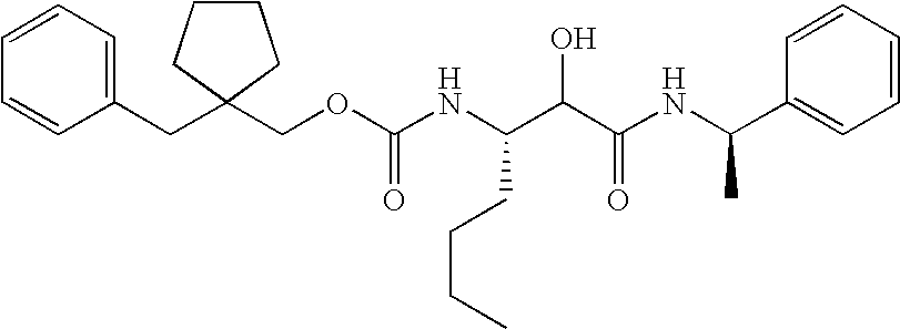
C(OC(NC(C(C(NC(C1=CC=CC=C1)C)=O)O)CCCC)=O)C1(CC2=CC=CC=C2)CCCC1
